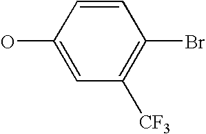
C1(O)=CC([CF3])=C(Br)C=C1
